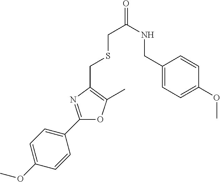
C1(OC)=CC=C(C2=NC(CSCC(NCC3=CC=C(OC)C=C3)=O)=C(C)O2)C=C1
